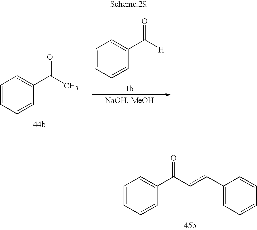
C1=CC=CC(C(C)=O)=C1.C1=CC=CC(C([H])=O)=C1.C1=CC=CC(C(C=CC2=CC=CC=C2)=O)=C1
